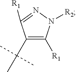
C1(C(C)(C)C)=C([R1])N([R2])N=C1[R1]
